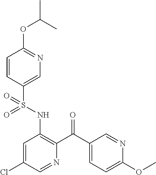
C1=CC(S(NC2=C(C(C3=CC=C(OC)N=C3)=O)N=CC(Cl)=C2)(=O)=O)=CN=C1OC(C)C
